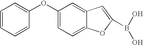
C1=CC=CC(OC2=CC=C3C(=C2)C=C(B(O)O)O3)=C1
